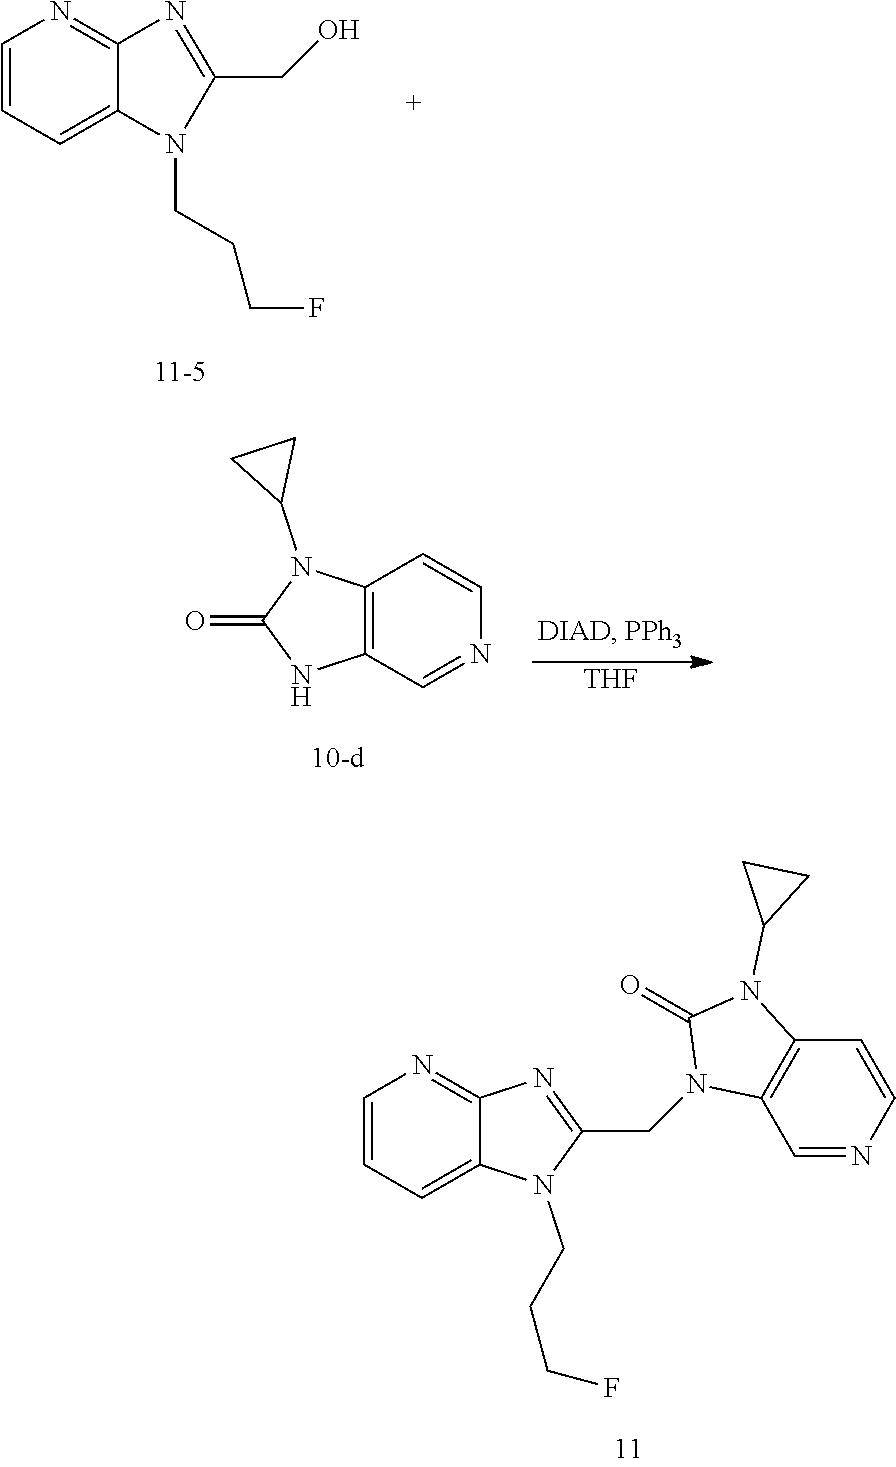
C1=CC=C2C(=N1)N=C(CN1C3=C(C=CN=C3)N(C3CC3)C1=O)N2CCCF.C1=CC=C2C(=N1)N=C(CO)N2CCCF.C12=C(C=NC=C1)NC(=O)N2C1CC1.[THF]
